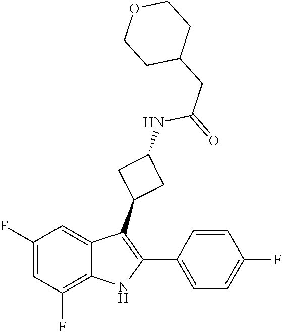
C(C(NC1CC(C2=C(C3=CC=C(F)C=C3)NC3=C(F)C=C(F)C=C23)C1)=O)C1CCOCC1
